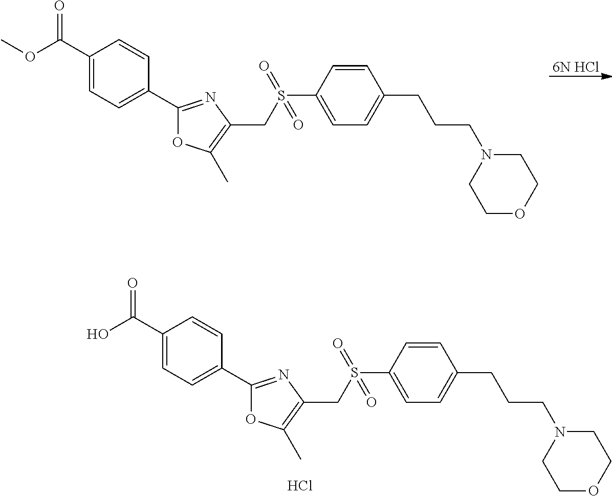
C1(C(=O)O)=CC=C(C2=NC(CS(C3=CC=C(CCCN4CCOCC4)C=C3)(=O)=O)=C(C)O2)C=C1.Cl.[6N HCl].C1(C(=O)OC)=CC=C(C2=NC(CS(C3=CC=C(CCCN4CCOCC4)C=C3)(=O)=O)=C(C)O2)C=C1
